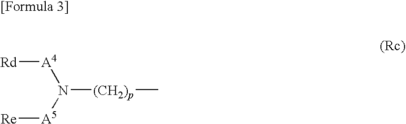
[Rd][A4]N([(CH2)p]C)[A5][Re]
